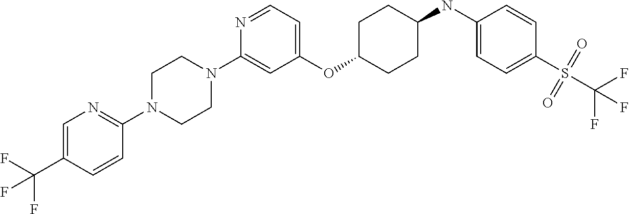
C1(OC2CCC(NC3=CC=C(S(C(F)(F)F)(=O)=O)C=C3)CC2)=CC=NC(N2CCN(C3=NC=C(C(F)(F)F)C=C3)CC2)=C1
